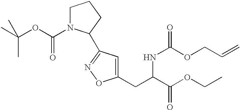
C1=C(CC(C(OCC)=O)NC(=O)OCC=C)ON=C1C1N(C(=O)OC(C)(C)C)CCC1
